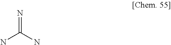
NC(N)=N
